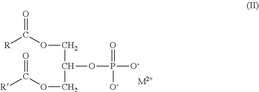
O=C(OCC(COC([R])=O)OP([O-])(=O)[O-])[R].[M2+]
